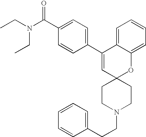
CCN(C(C1=CC=C(C2=CC3(OC4=CC=CC=C24)CCN(CCC2=CC=CC=C2)CC3)C=C1)=O)CC
